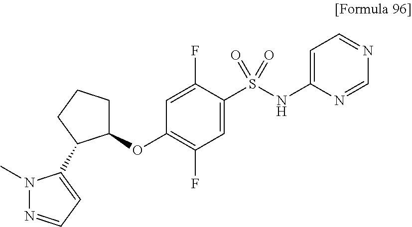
C1(S(NC2=CC=NC=N2)(=O)=O)=CC(F)=C(OC2CCCC2C2=CC=NN2C)C=C1F
